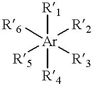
[R1][Ar]([R5])([R3])([R2])([R6])[R4]
